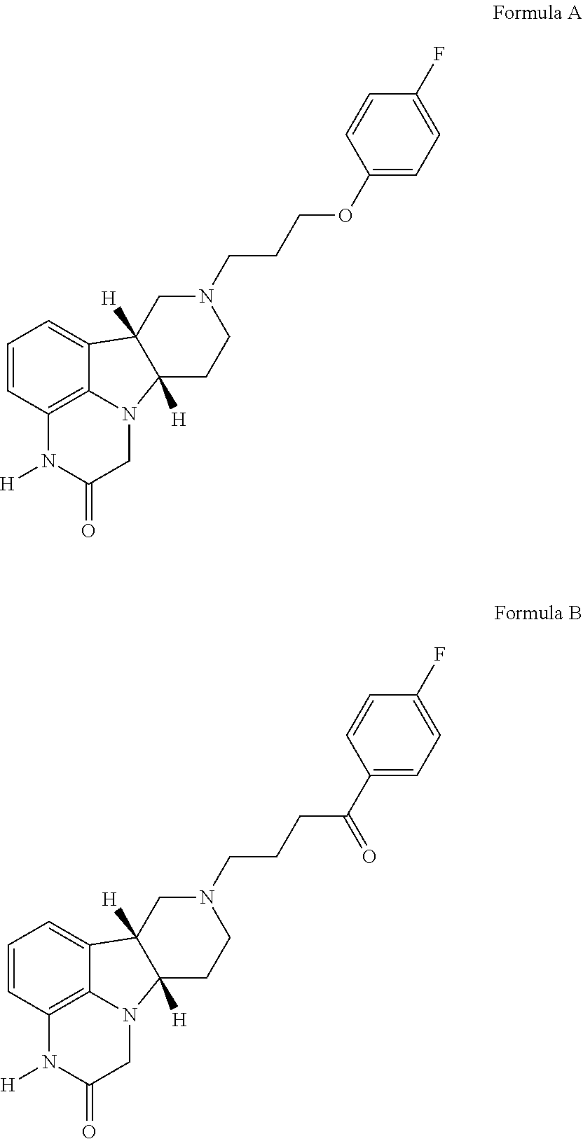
N1(CCCOC2=CC=C(F)C=C2)CC2([H])C3=CC=CC4=C3N(CC(=O)N4[H])C2([H])CC1.N1(CCCC(C2=CC=C(F)C=C2)=O)CC2([H])C3=CC=CC4=C3N(CC(=O)N4[H])C2([H])CC1
